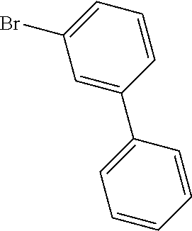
C1=C(Br)C=C(C2=CC=CC=C2)C=C1
